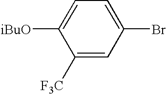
C1([F3C])=CC(Br)=CC=C1[iBuO]
